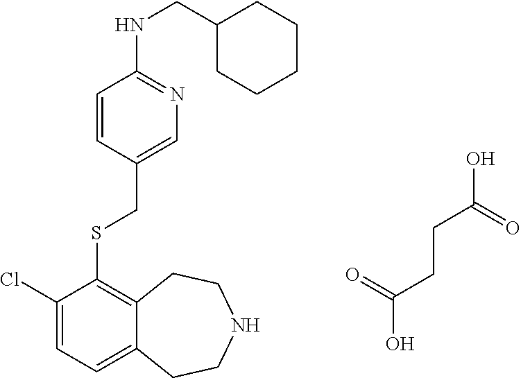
C1(Cl)=CC=C2C(=C1SCC1=CN=C(NCC3CCCCC3)C=C1)CCNCC2.OC(=O)CCC(O)=O
